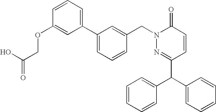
C1(C(C2=CC=CC=C2)C2=CC=CC=C2)=NN(CC2=CC(C3=CC=CC(OCC(=O)O)=C3)=CC=C2)C(=O)C=C1
